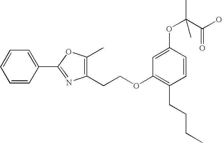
C1=CC(C2=NC(CCOC3=C(CCCC)C=CC(OC(C)(C(O)=O)C)=C3)=C(C)O2)=CC=C1
